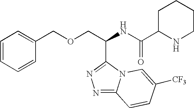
N1=C2N(C(C(COCC3=CC=CC=C3)NC(=O)C3NCCCC3)=N1)C=C([CF3])C=C2
